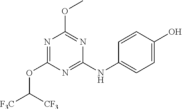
N1=C(NC2=CC=C(O)C=C2)N=C(OC)N=C1OC([F3C])[CF3]
